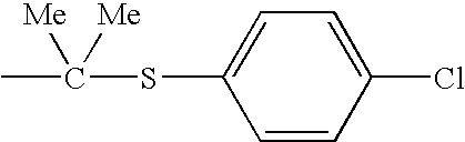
C1=CC(Cl)=CC=C1SC(C)([Me])[Me]
